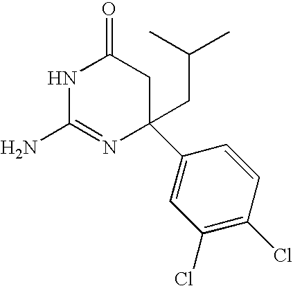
N1C(N)=NC(C2=CC(Cl)=C(Cl)C=C2)(CC(C)C)CC1=O
